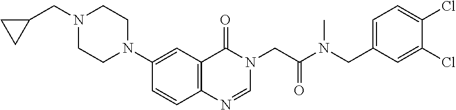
C1=CC2=C(C=C1N1CCN(CC3CC3)CC1)C(=O)N(CC(=O)N(CC1=CC=C(Cl)C(Cl)=C1)C)C=N2
